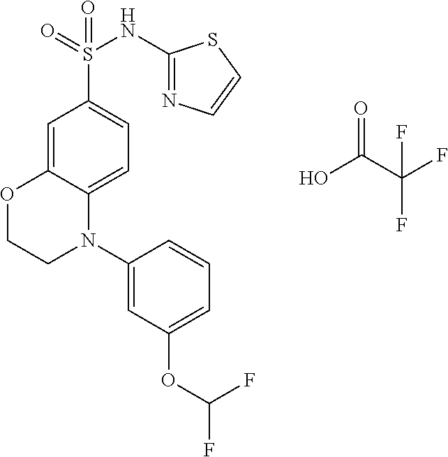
C1=C2C(=CC=C1S(=O)(NC1=NC=CS1)=O)N(C1=CC(OC(F)F)=CC=C1)CCO2.O=C(O)C(F)(F)F
